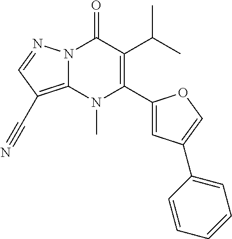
N12C(=C(C#N)C=N1)N(C)C(C1=CC(C3=CC=CC=C3)=CO1)=C(C(C)C)C2=O
